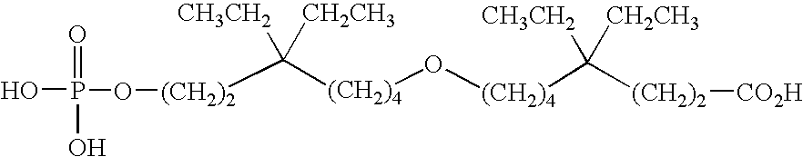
[(CH2)2](C([(CH2)4]O[(CH2)4]C([(CH2)2][CO2H])([CH3CH2])[CH2CH3])([CH3CH2])[CH2CH3])OP(O)(=O)O
